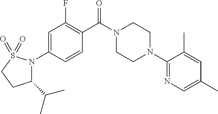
C1(C(C)C)N(C2=CC(F)=C(C(N3CCN(C4=NC=C(C)C=C4C)CC3)=O)C=C2)S(=O)(=O)CC1
